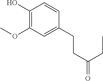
C1(O)=C(OC)C=C(CCC(=O)CC)C=C1
